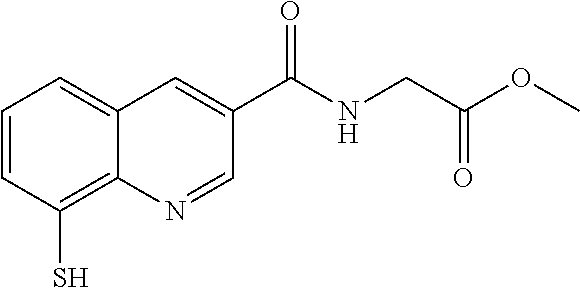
C1=CC(S)=C2C(=C1)C=C(C(NCC(OC)=O)=O)C=N2
